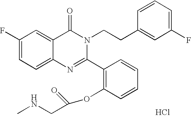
C1(F)=CC=C2C(=C1)C(=O)N(CCC1=CC(F)=CC=C1)C(C1=C(OC(=O)CNC)C=CC=C1)=N2.Cl
